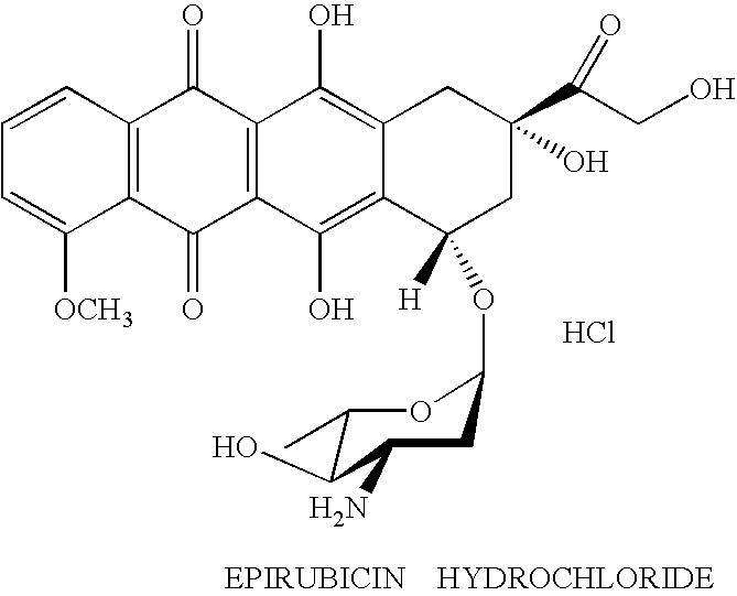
C1=CC2=C(C([OCH3])=C1)C(=O)C1=C(C2=O)C(O)=C2C(=C1O)C([H])(OC1CC(N)C(O)C(C)O1)CC(C(CO)=O)(O)C2.Cl
